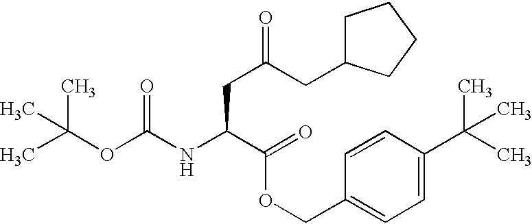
CC(OC(NC(C(=O)OCC1=CC=C(C(C)(C)C)C=C1)CC(=O)CC1CCCC1)=O)(C)C
